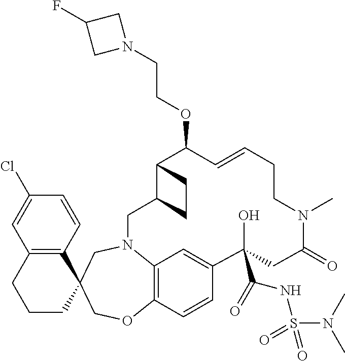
C1(Cl)=CC2=C(C=C1)C1(CCC2)CN2C3=C(OC1)C=CC(=C3)C(O)(C(NS(=O)(=O)N(C)C)=O)CC(=O)N(C)CCC=CC(OCCN1CC(F)C1)C1C(C2)CC1
